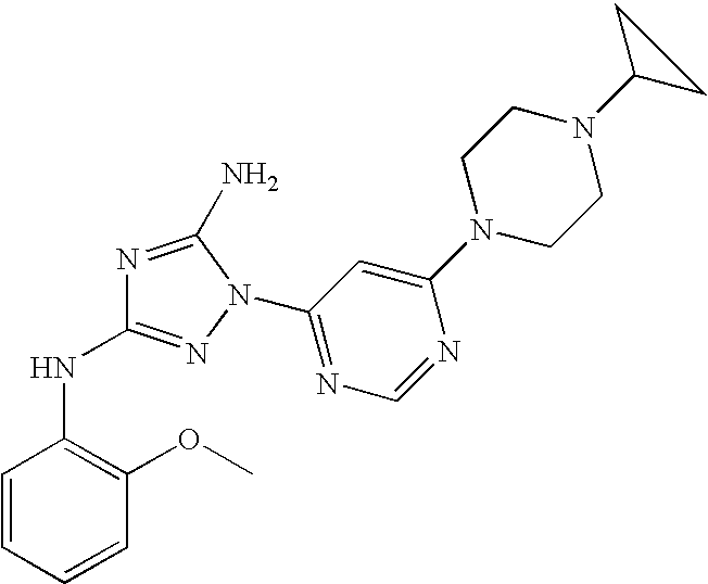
N1=C(N)N(C2=NC=NC(N3CCN(C4CC4)CC3)=C2)N=C1NC1=C(OC)C=CC=C1
